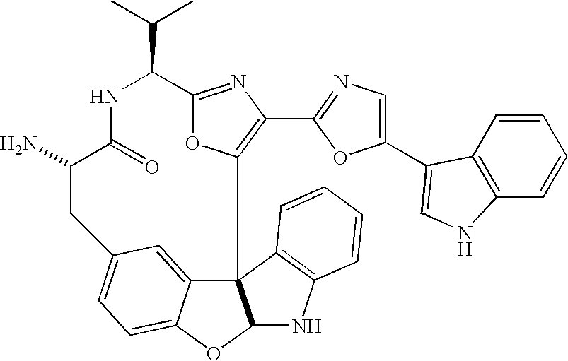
C12=NC(C3=NC=C(C4=CNC5=C4C=CC=C5)O3)=C(O1)C13C4=CC(=CC=C4OC1NC1=C3C=CC=C1)CC(N)C(=O)NC2C(C)C
